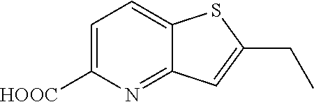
C1=C([HOOC])N=C2C(=C1)SC(CC)=C2
